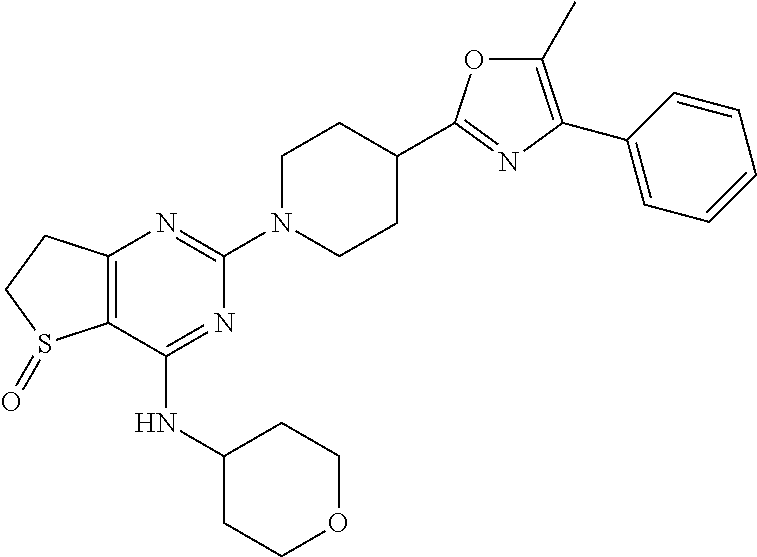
C12=C(N=C(N3CCC(C4=NC(C5=CC=CC=C5)=C(C)O4)CC3)N=C1NC1CCOCC1)CCS2=O
